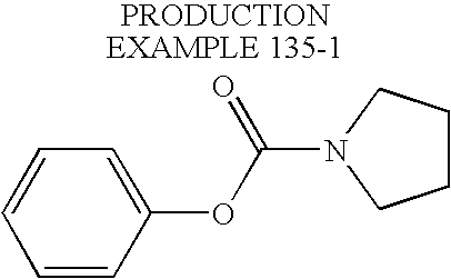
C1=CC(OC(=O)N2CCCC2)=CC=C1
